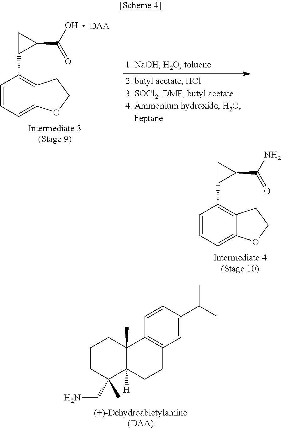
C1=CC=C2C(=C1C1CC1C(N)=O)CCO2.C1CC(C)(CN)C2([H])C(C)(C1)C1=C(CC2)C=C(C(C)C)C=C1.C1=CC=C2C(=C1C1CC1C(O)=O)CCO2.[DAA]
